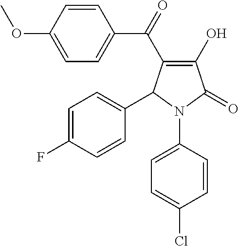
C1(O)=C(C(C2=CC=C(OC)C=C2)=O)C(C2=CC=C(F)C=C2)N(C2=CC=C(Cl)C=C2)C1=O
